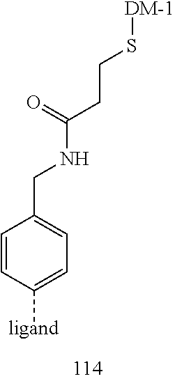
C1=CC([ligand])=CC=C1CNC(CCS[DM-1])=O
